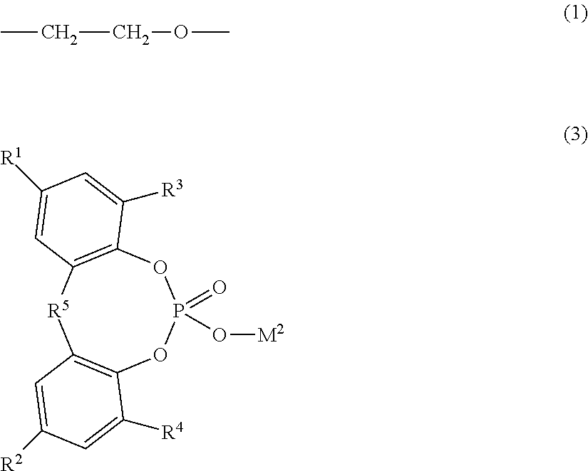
C12=C([R5]C3=C(OP(=O)(O[M2])O1)C([R4])=CC([R2])=C3)C=C([R1])C=C2[R3].C(COC)C
